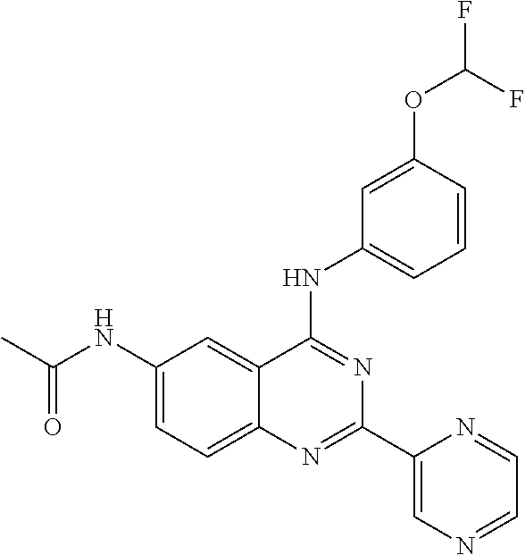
CC(NC1=CC=C2C(=C1)C(NC1=CC=CC(OC(F)F)=C1)=NC(C1=CN=CC=N1)=N2)=O
